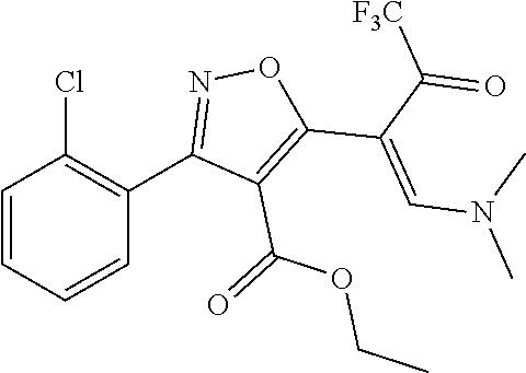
C1=CC=CC(C2=NOC(C(=CN(C)C)C(=O)[F3C])=C2C(=O)OCC)=C1Cl
